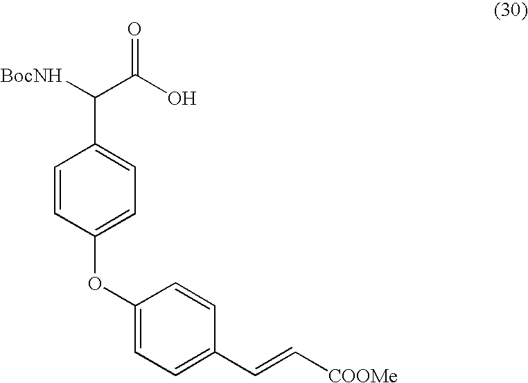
C(O)(C(C1=CC=C(OC2=CC=C(C=C[COOMe])C=C2)C=C1)[BocNH])=O
